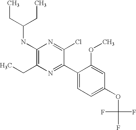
C1(NC(CC)CC)=C(CC)N=C(C2=CC=C(OC(F)(F)F)C=C2OC)C(Cl)=N1
